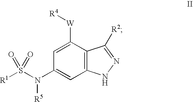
C1=C([W][R4])C2=C(C=C1N(S([R1])(=O)=O)[R5])NN=C2[R2]
